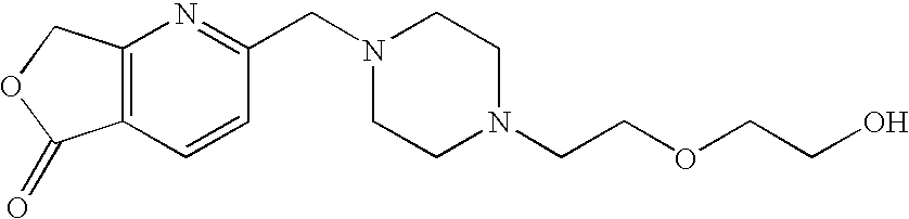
C12=C(C=CC(CN3CCN(CCOCCO)CC3)=N1)C(=O)OC2
